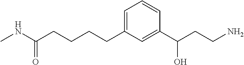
C(CCC1=CC=CC(C(CCN)O)=C1)CC(NC)=O
